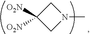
CN1CC([O2N])([O2N])C1
